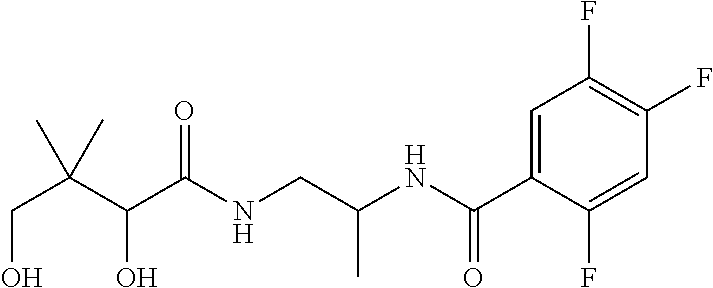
C(C(C(C(NCC(NC(C1=CC(F)=C(F)C=C1F)=O)C)=O)O)(C)C)O
